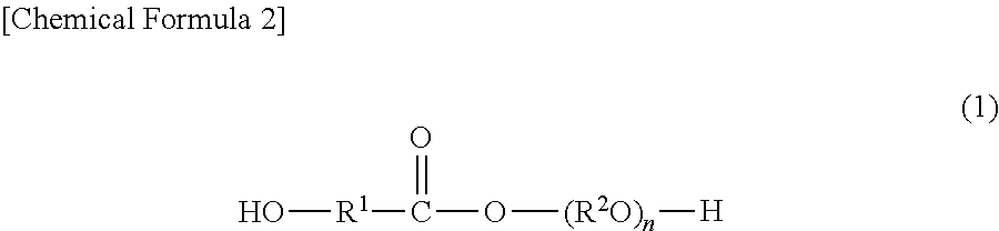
[R1](O)C(O[(R2O)n][H])=O
